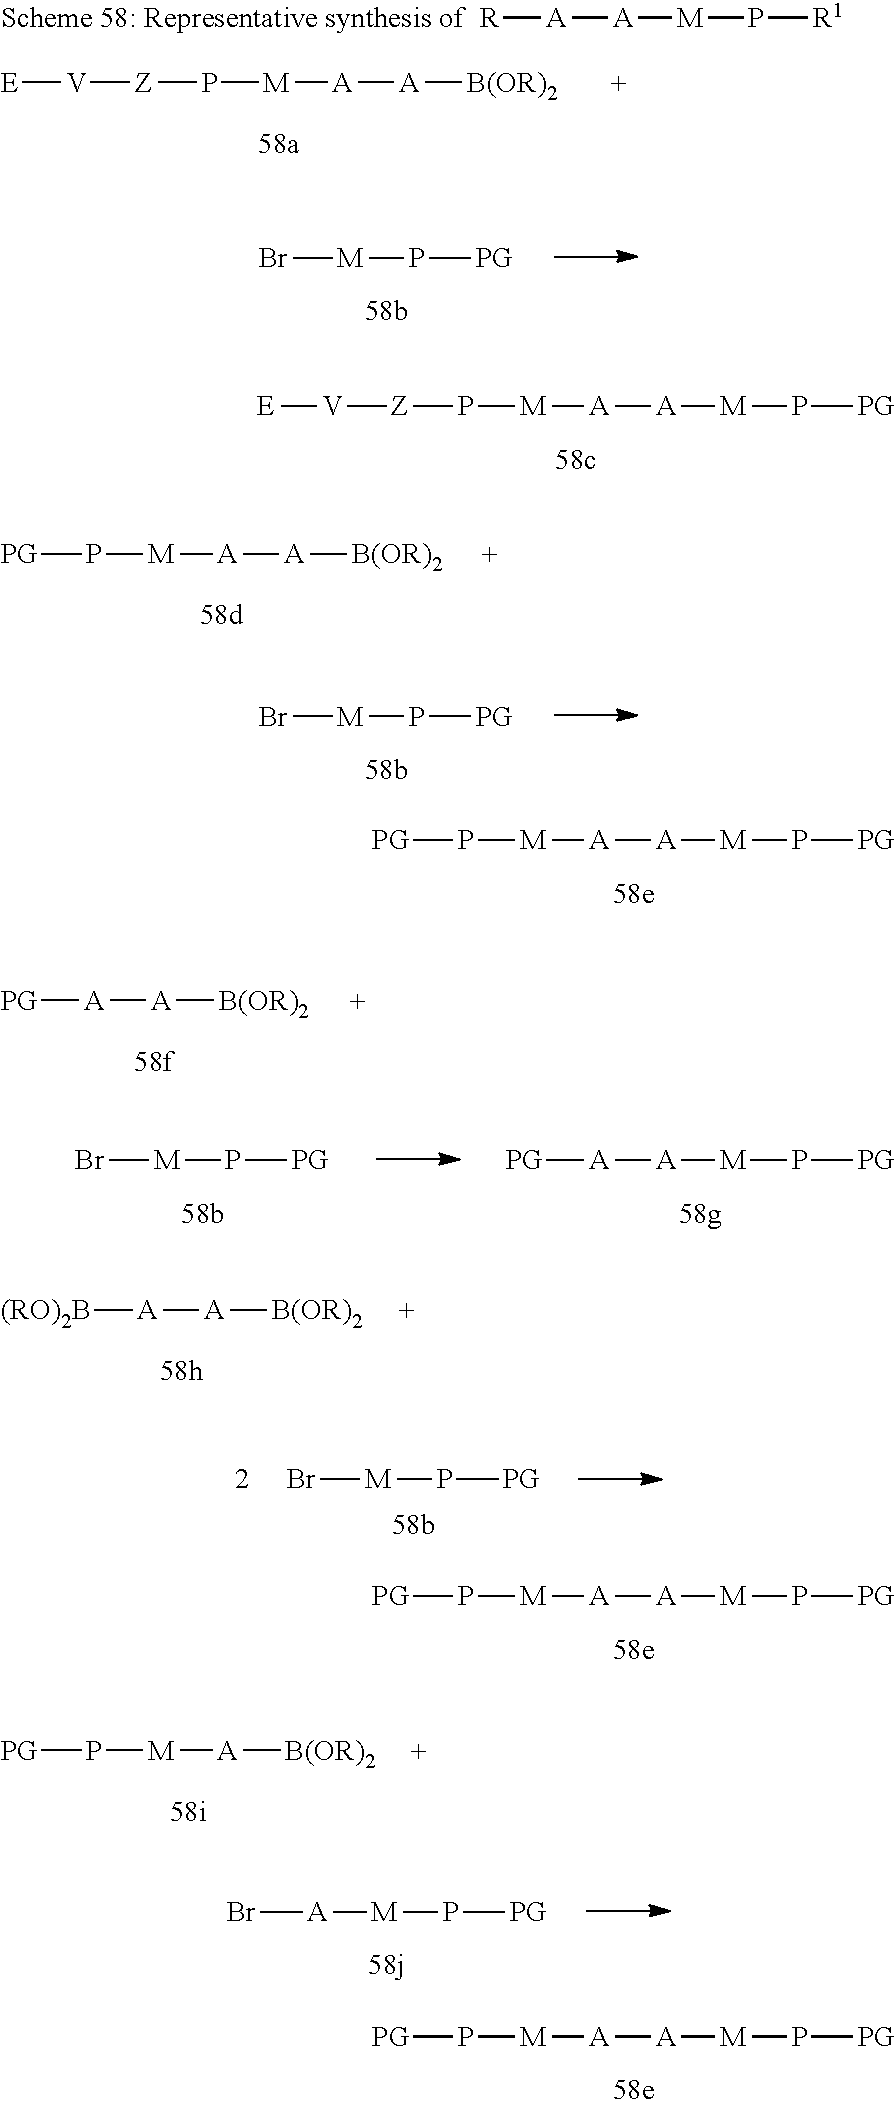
[A]([A][M]P[PG])[M]P[Z][V][E].Br[M]P[PG].[A]([A][M]P[PG])[M]P[PG].[A]([A][M]P[PG])[M]P[PG].[A]([A][M]P[PG])[M]P[PG].[R][A][A][M]P[R1].[A]([A][B(OR)2])[M]P[Z][V][E].[A]([A][B(OR)2])[M]P[PG].Br[M]P[PG].[A]([B(OR)2])[A][PG].Br[M]P[PG].[A]([M]P[PG])[A][PG].[A]([B(OR)2])[A][(RO)2B].Br[M]P[PG].[A]([B(OR)2])[M]P[PG].[A]([M]P[PG])Br
